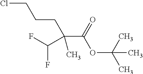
ClCCCC(C(OC(C)(C)C)=O)(C)C(F)F
